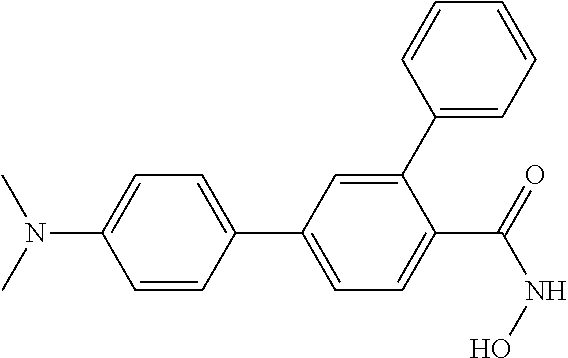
N(C1=CC=C(C2=CC=C(C(=O)NO)C(C3=CC=CC=C3)=C2)C=C1)(C)C
